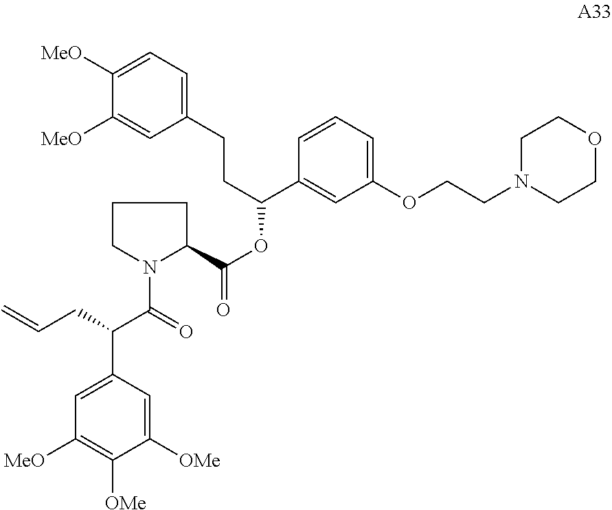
C1CN(C(=O)C(C2=CC([MeO])=C([OMe])C([OMe])=C2)CC=C)C(C(=O)OC(C2=CC(OCCN3CCOCC3)=CC=C2)CCC2=CC=C([MeO])C([MeO])=C2)C1
